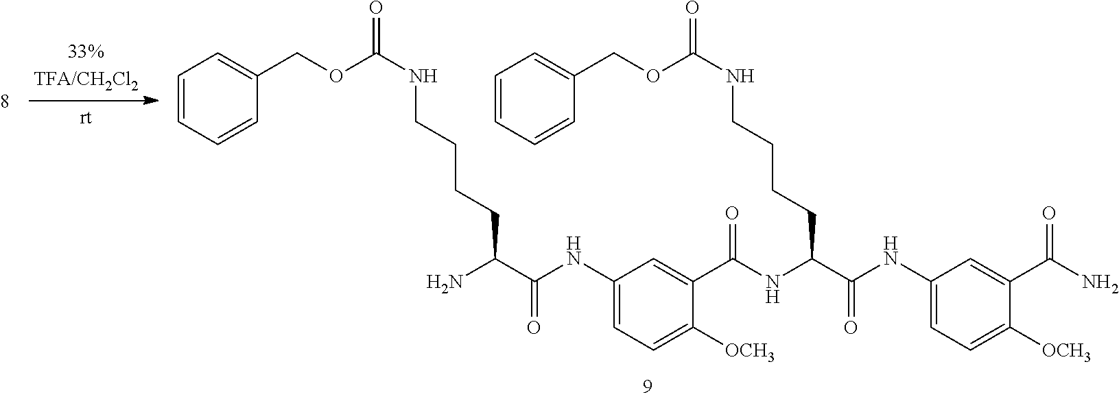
C1=CC=CC(COC(NCCCCC(C(NC2=CC=C([OCH3])C(C(=O)NC(CCCCNC(OCC3=CC=CC=C3)=O)C(NC3=CC=C([OCH3])C(C(N)=O)=C3)=O)=C2)=O)N)=O)=C1
